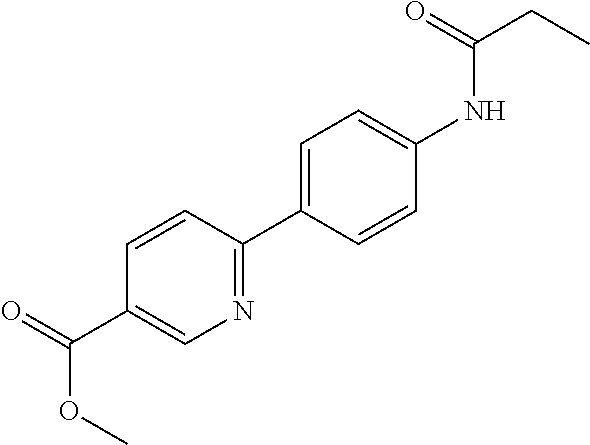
C1=C(C2=NC=C(C(OC)=O)C=C2)C=CC(NC(CC)=O)=C1
